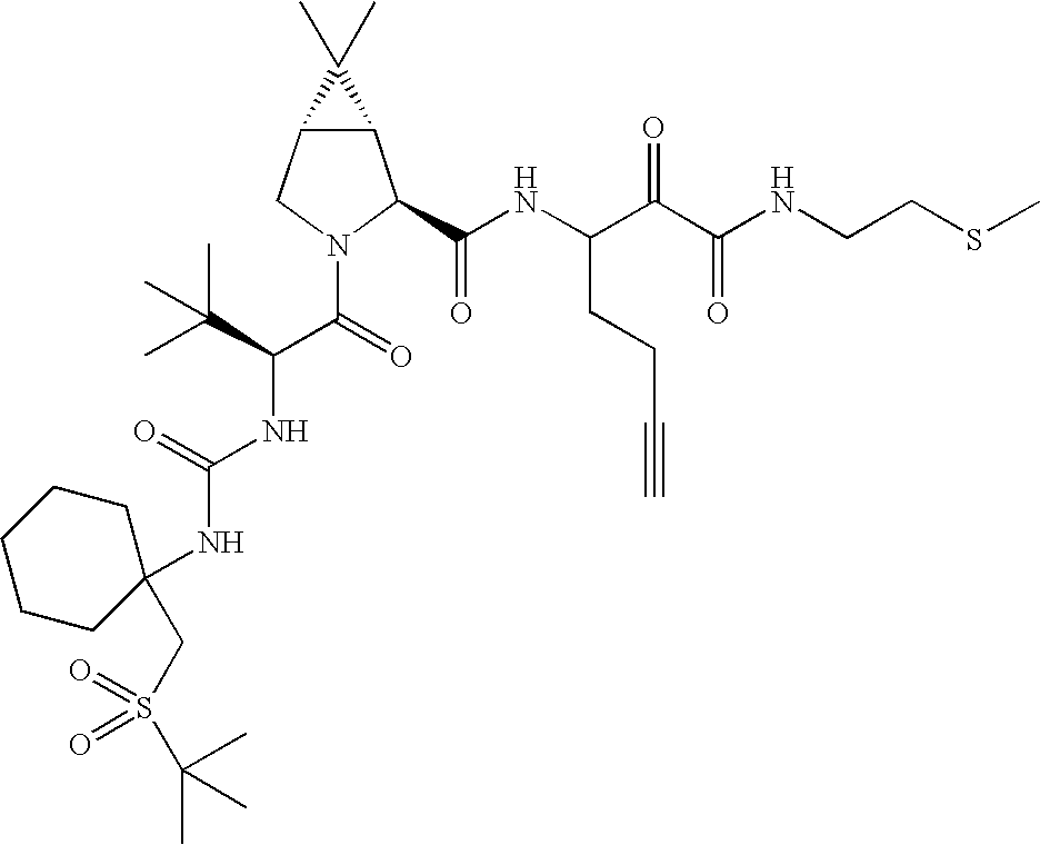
C12C(CN(C(C(NC(=O)NC3(CS(=O)(C(C)(C)C)=O)CCCCC3)C(C)(C)C)=O)C1C(NC(C(C(NCCSC)=O)=O)CCC#C)=O)C2(C)C
